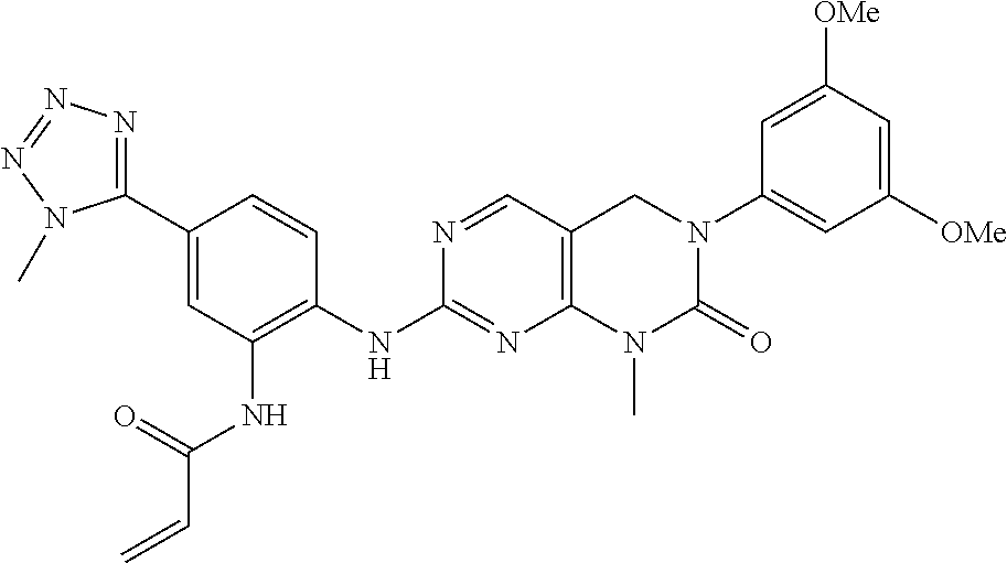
C12=C(C=NC(NC3=C(NC(C=C)=O)C=C(C4=NN=NN4C)C=C3)=N1)CN(C1=CC([OMe])=CC([OMe])=C1)C(=O)N2C
